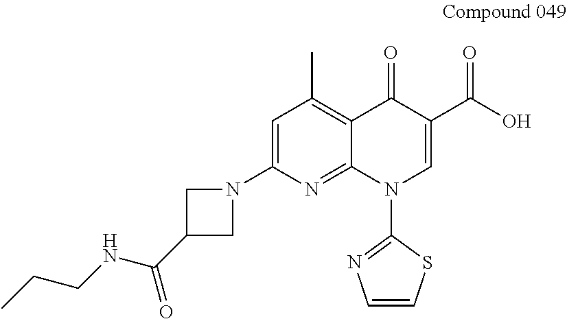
C1=C(N2CC(C(NCCC)=O)C2)N=C2C(=C1C)C(=O)C(C(O)=O)=CN2C1=NC=CS1
